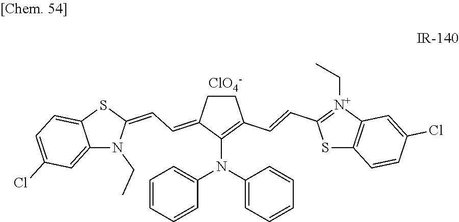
C1CC(=CC=C2SC3=CC=C(Cl)C=C3N2CC)C(N(C2=CC=CC=C2)C2=CC=CC=C2)=C1C=CC1=[N+](CC)C2=C(S1)C=CC(Cl)=C2.[ClO4-]
